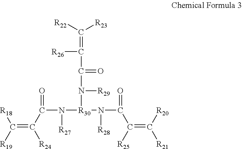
C(=C(C(N([R27])[R30](N(C(C(=C([R20])[R21])[R25])=O)[R28])N([R29])C(=O)C([R26])=C([R22])[R23])=O)[R24])([R18])[R19]
